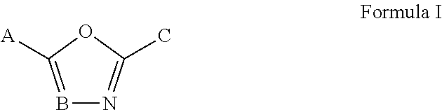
B1=C([A])OC(C)=N1
